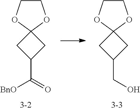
C1COC2(O1)CC(C([BnO])=O)C2.C1COC2(O1)CC(CO)C2
